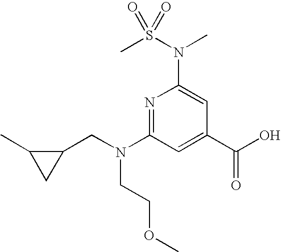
N1=C(N(CC2C(C)C2)CCOC)C=C(C(O)=O)C=C1N(C)S(C)(=O)=O
